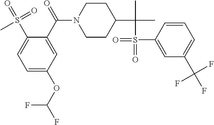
C1CC(C(C)(C)S(=O)(C2=CC(C(F)(F)F)=CC=C2)=O)CCN1C(C1=CC(OC(F)F)=CC=C1S(=O)(=O)C)=O
